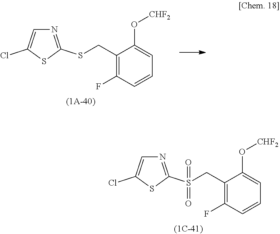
C1=C(Cl)SC(S(CC2=C(F)C=CC=C2O[CHF2])(=O)=O)=N1.C1=C(Cl)SC(SCC2=C(F)C=CC=C2O[CHF2])=N1
